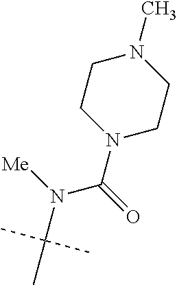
C1N(C(N([Me])C(C)(C)C)=O)CCN(C)C1
